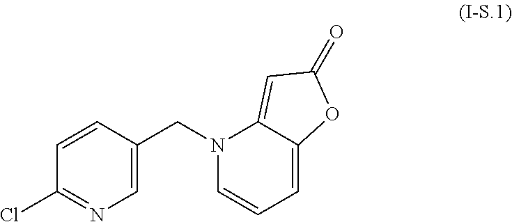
C1=C(CN2C=CC=C3C2=CC(=O)O3)C=CC(Cl)=N1
